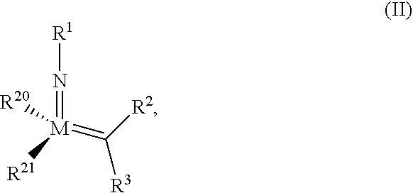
N(=[M](=C([R3])[R2])([R21])[R20])[R1]
